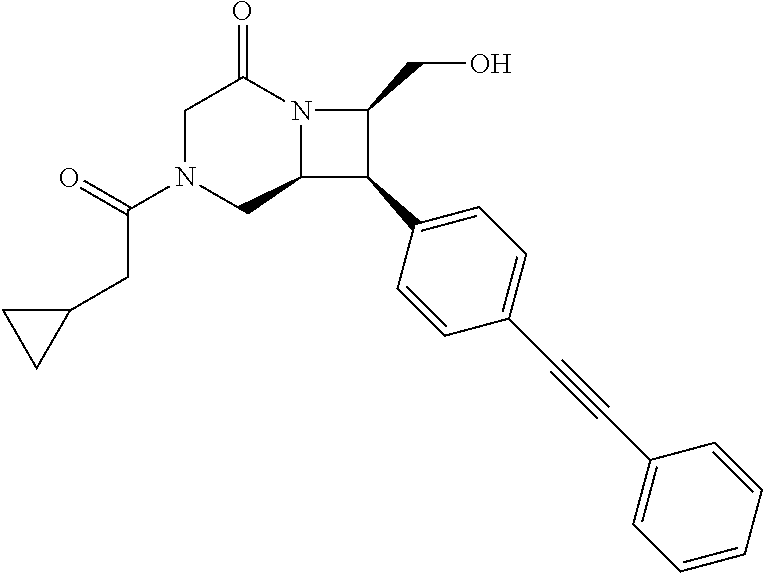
C1N(C(=O)CC2CC2)CC2N(C1=O)C(CO)C2C1=CC=C(C#CC2=CC=CC=C2)C=C1
